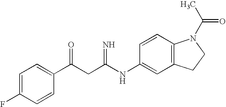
C1=C(F)C=CC(C(CC(NC2=CC3=C(C=C2)N(C(C)=O)CC3)=N)=O)=C1
